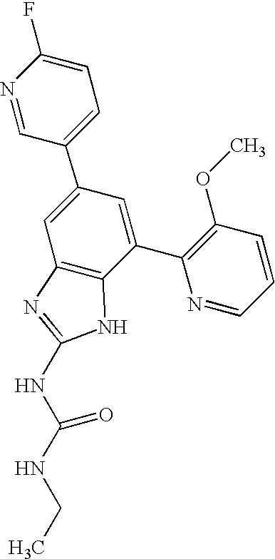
N1=CC(C2=CC3=C(C(C4=C(OC)C=CC=N4)=C2)NC(NC(NCC)=O)=N3)=CC=C1F
